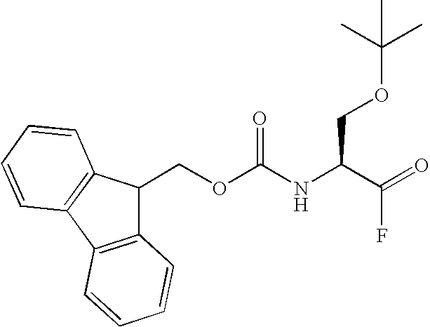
C1(COC(NC(C(=O)F)COC(C)(C)C)=O)C2=C(C3=C1C=CC=C3)C=CC=C2
